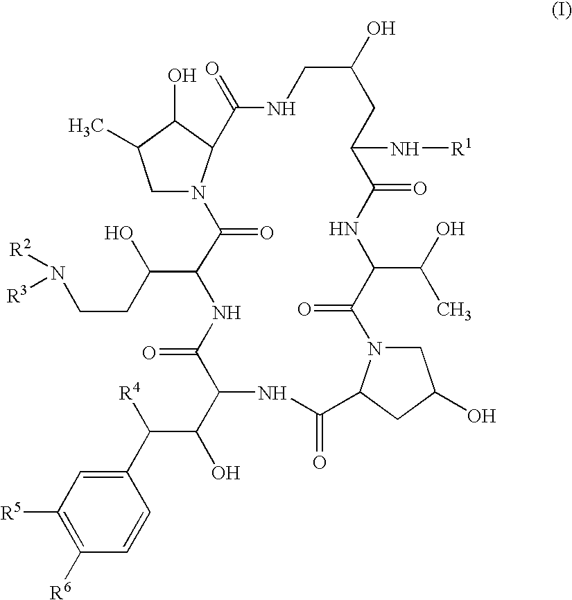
C1N2C(C(O)C1C)C(=O)NCC(O)CC(N[R1])C(=O)NC(C(O)C)C(=O)N1CC(O)CC1C(=O)NC(C(C([R4])C1=CC([R5])=C([R6])C=C1)O)C(=O)NC(C(O)CCN([R3])[R2])C2=O
